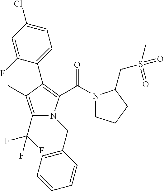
C1(C2=C(C(=O)N3CCCC3CS(C)(=O)=O)N(CC3=CC=CC=C3)C(C(F)(F)F)=C2C)=CC=C(Cl)C=C1F
